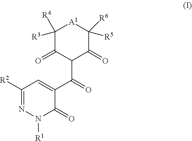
C1([R3])([R4])C(=O)C(C(C2=CC([R2])=NN([R1])C2=O)=O)C(=O)C([R5])([R6])[A1]1
